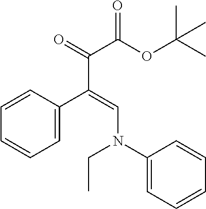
C1=C(C(=CN(C2=CC=CC=C2)CC)C(=O)C(OC(C)(C)C)=O)C=CC=C1
